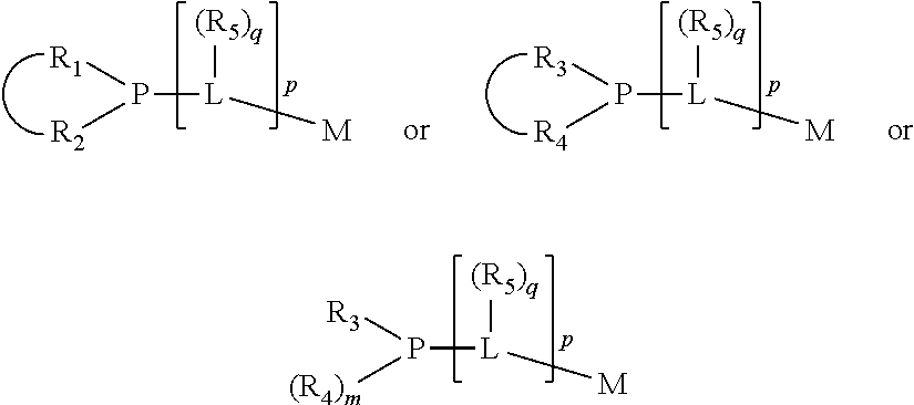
[(R5)q][L]([M])P([(R4)m])[R3].[(R5)q][L]([M])P([R2])[R1].[(R5)q][L]([M])P([R4])[R3]
